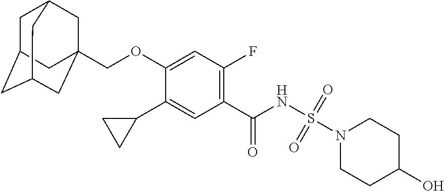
C1(C2CC2)=CC(C(NS(N2CCC(O)CC2)(=O)=O)=O)=C(F)C=C1OCC12CC3CC(CC(C1)C3)C2
